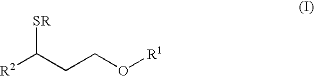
[R2]C(CCO[R1])[SR]
